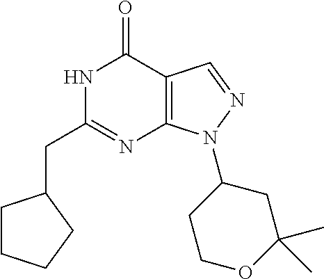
N1C(CC2CCCC2)=NC2=C(C1=O)C=NN2C1CCOC(C)(C)C1
